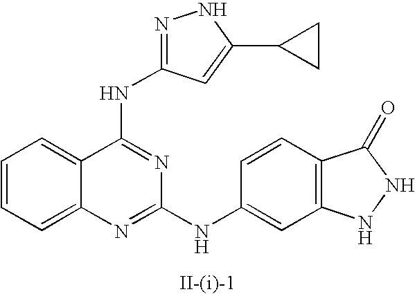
C1=CC=C2C(=C1)C(NC1=NNC(C3CC3)=C1)=NC(NC1=CC3=C(C=C1)C(=O)NN3)=N2
